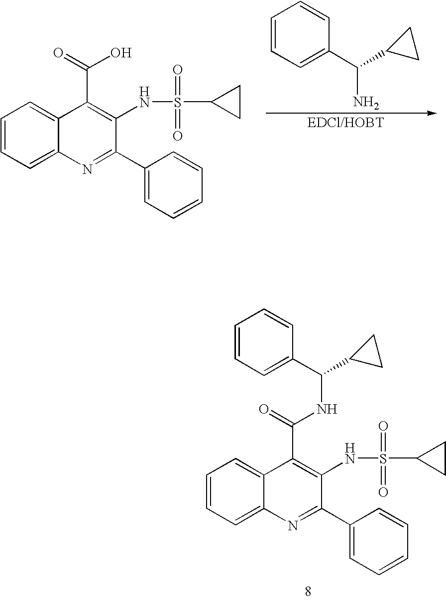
C1=CC=C2C(=C1)C(C(=O)NC(C1=CC=CC=C1)C1CC1)=C(NS(C1CC1)(=O)=O)C(C1=CC=CC=C1)=N2.C1=CC=C2C(=C1)C(C(=O)O)=C(NS(C1CC1)(=O)=O)C(C1=CC=CC=C1)=N2.C1=CC=C(C(C2CC2)N)C=C1.[EDCl/HOBT]
